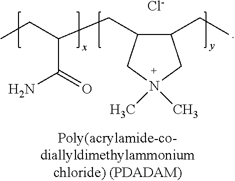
C1(CC)C(CC(CC)C(N)=O)CN(C)(C)C1.[Cl-]
